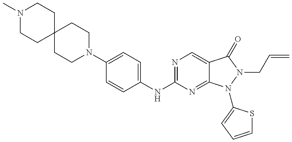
N1(C)CCC2(CC1)CCN(C1=CC=C(NC3=NC=C4C(=N3)N(C3=CC=CS3)N(CC=C)C4=O)C=C1)CC2
